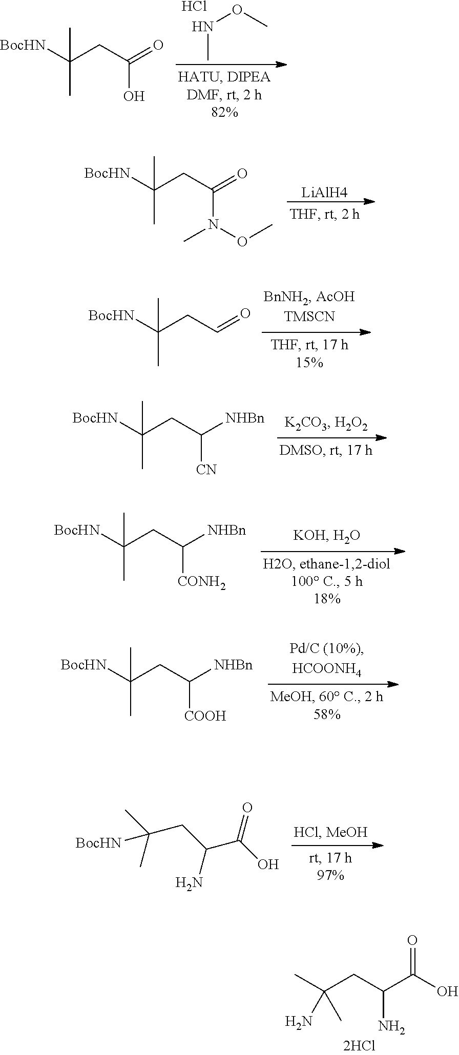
N(C)OC.Cl.C(CC(=O)O)([BocHN])(C)C.[LiAlH4].C(CC(=O)N(OC)C)([BocHN])(C)C.C(CC=O)([BocHN])(C)C.C(CC([NHBn])[CN])([BocHN])(C)C.C(CC([NHBn])[CONH2])([BocHN])(C)C.C(CC([NHBn])[COOH])([BocHN])(C)C.CC(C)(CC(C(O)=O)N)N.CC(C)(CC(C(O)=O)N)[BocHN]
